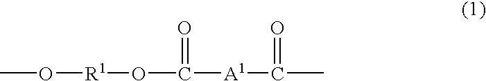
CO[R1]OC(=O)[A1]C(C)=O
